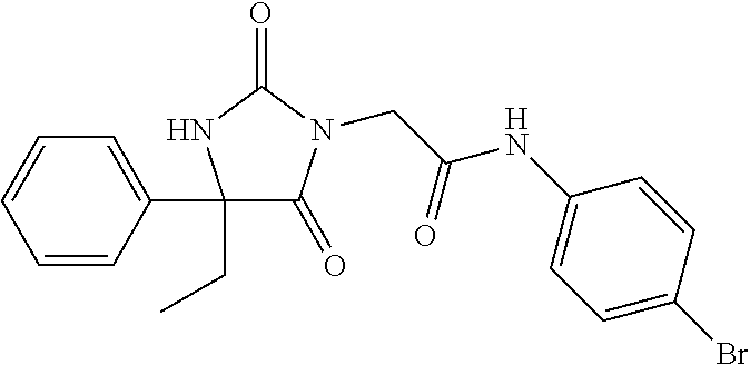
C1(CC)(C2=CC=CC=C2)C(=O)N(CC(NC2=CC=C(Br)C=C2)=O)C(=O)N1
